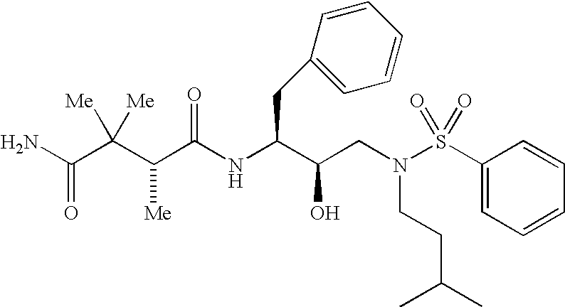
C1(S(N(CC(C(NC(C(C(C(N)=O)([Me])[Me])[Me])=O)CC2=CC=CC=C2)O)CCC(C)C)(=O)=O)=CC=CC=C1
